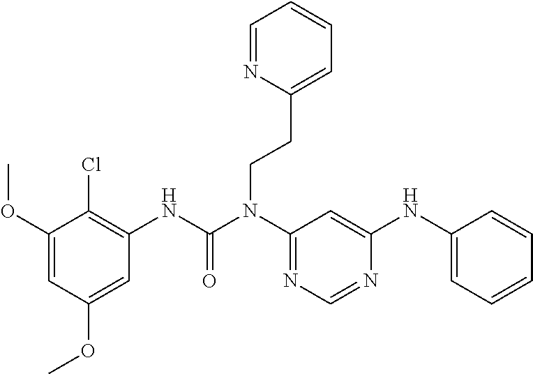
O(C1=CC(OC)=CC(NC(N(C2=NC=NC(NC3=CC=CC=C3)=C2)CCC2=CC=CC=N2)=O)=C1Cl)C
